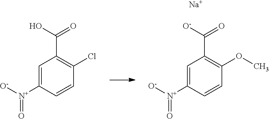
C1=C([N+]([O-])=O)C=CC(OC)=C1C([O-])=O.[Na].C1=C([N+]([O-])=O)C=CC(Cl)=C1C(O)=O
